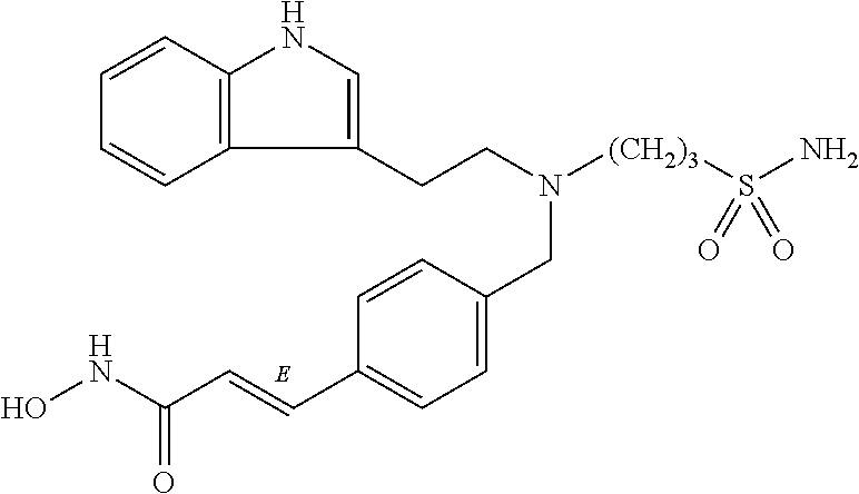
C1=CC2=C(C=C1)C(CCN([(CH2)3]S(N)(=O)=O)CC1=CC=C(C=CC(NO)=O)C=C1)=CN2
